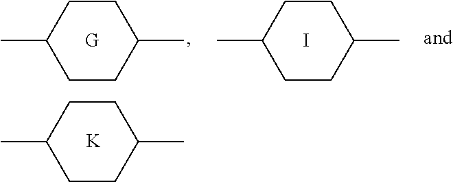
C1(C)CCC(C)CC1.[K].C1(C)CCC(C)CC1.I.C1(C)CCC(C)CC1
